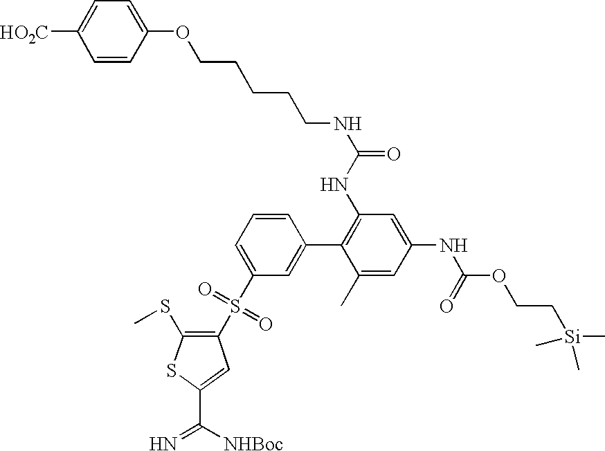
O=S(C1=C(SC)SC(C([NHBoc])=N)=C1)(=O)C1=CC=CC(C2=C(NC(NCCCCCOC3=CC=C([HO2C])C=C3)=O)C=C(NC(OCC[Si](C)(C)C)=O)C=C2C)=C1
